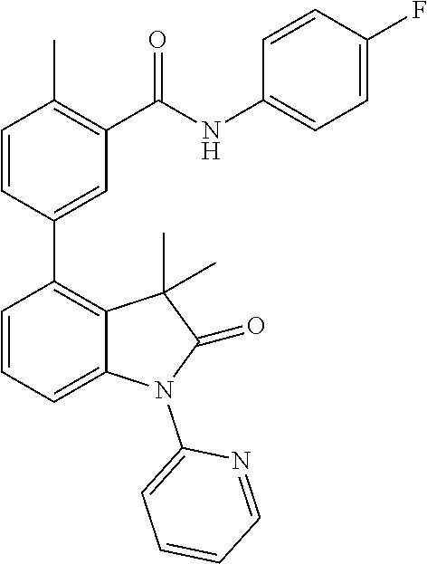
C1=CC(C2=C3C(=CC=C2)N(C2=CC=CC=N2)C(=O)C3(C)C)=CC(C(NC2=CC=C(F)C=C2)=O)=C1C
